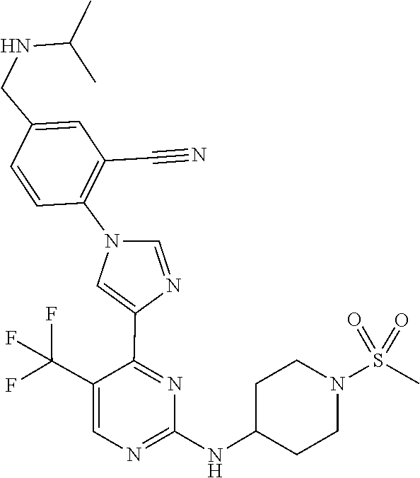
C1(NC2CCN(S(=O)(=O)C)CC2)=NC=C(C(F)(F)F)C(C2=CN(C3=C(C#N)C=C(CNC(C)C)C=C3)C=N2)=N1
